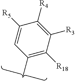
C1(C)=C([R18])C([R3])=C([R4])C([R5])=C1
